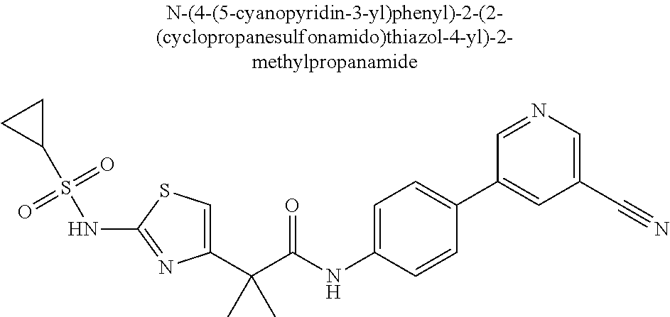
C1(C(C(NC2=CC=C(C3=CC(C#N)=CN=C3)C=C2)=O)(C)C)=CSC(NS(C2CC2)(=O)=O)=N1
